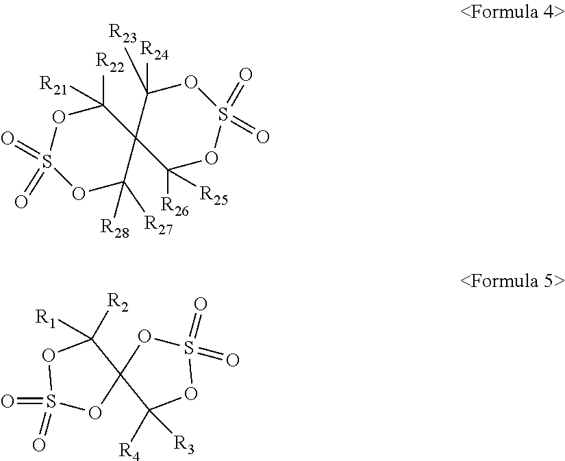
C1([R22])([R21])OS(=O)(=O)OC([R28])([R27])C12C([R26])([R25])OS(=O)(=O)OC2([R24])[R23].S1(=O)(=O)OC2(C([R4])([R3])O1)C([R2])([R1])OS(=O)(=O)O2
